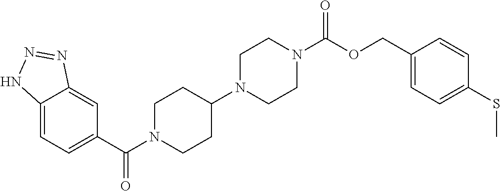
C12=CC=C(C(=O)N3CCC(N4CCN(C(=O)OCC5=CC=C(SC)C=C5)CC4)CC3)C=C1N=NN2
